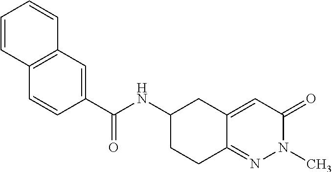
C1(C(NC2CCC3=NN(C)C(=O)C=C3C2)=O)=CC2=C(C=C1)C=CC=C2
